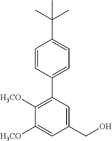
C1(C(C)(C)C)=CC=C(C2=C([H3CO])C([H3CO])=CC(CO)=C2)C=C1
